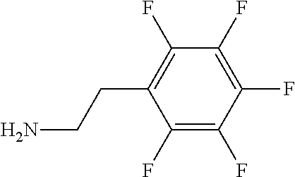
C1(F)=C(F)C(F)=C(F)C(F)=C1CCN
